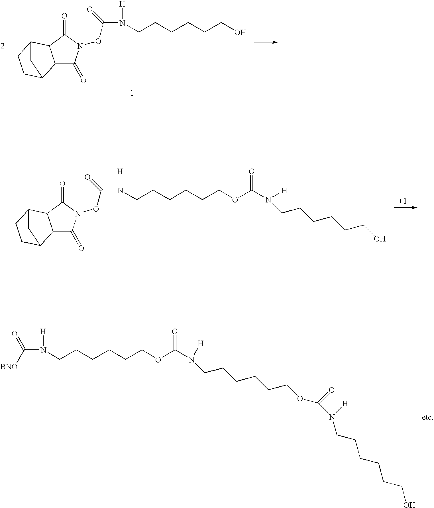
C12C(=O)N(OC(N([H])CCCCCCO)=O)C(=O)C1C1CCC2C1.C12C(=O)N(OC(N([H])CCCCCCOC(N([H])CCCCCCO)=O)=O)C(=O)C1C1CCC2C1.C(N([H])CCCCCCOC(N([H])CCCCCCOC(=O)N([H])CCCCCCO)=O)([BNO])=O
